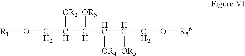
C(C(C(C(CO[R56])[OR5])[OR4])[OR3])(CO[R1])[OR2]
